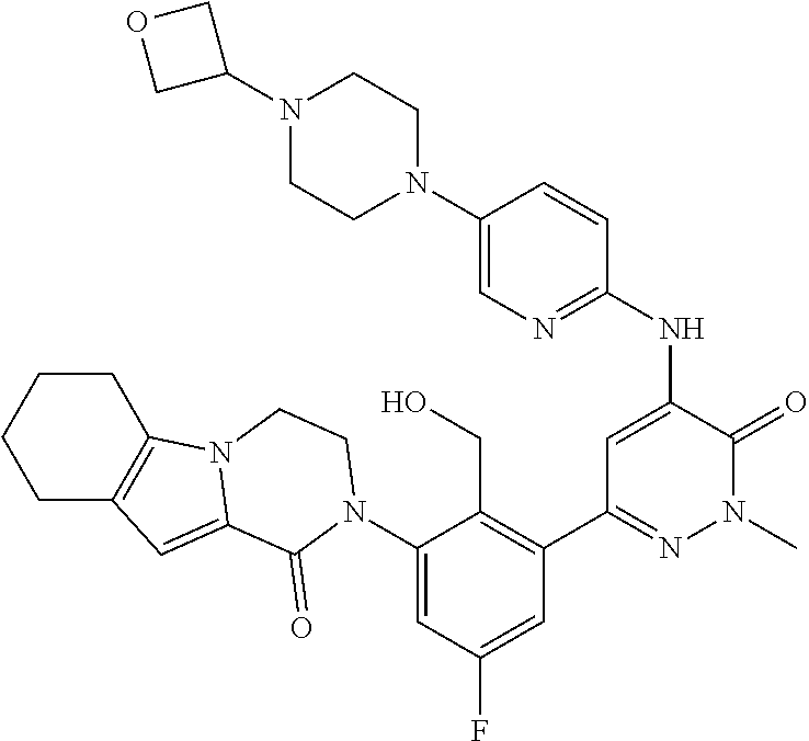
N(C1=CC(C2=C(CO)C(N3C(=O)C4=CC5=C(CCCC5)N4CC3)=CC(F)=C2)=NN(C)C1=O)C1=NC=C(N2CCN(C3COC3)CC2)C=C1
